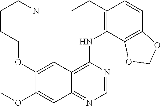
O(C1=CC2=NC=NC3=C2C=C1OCCCCNCCC1=C(N3)C2=C(C=C1)OCO2)C
